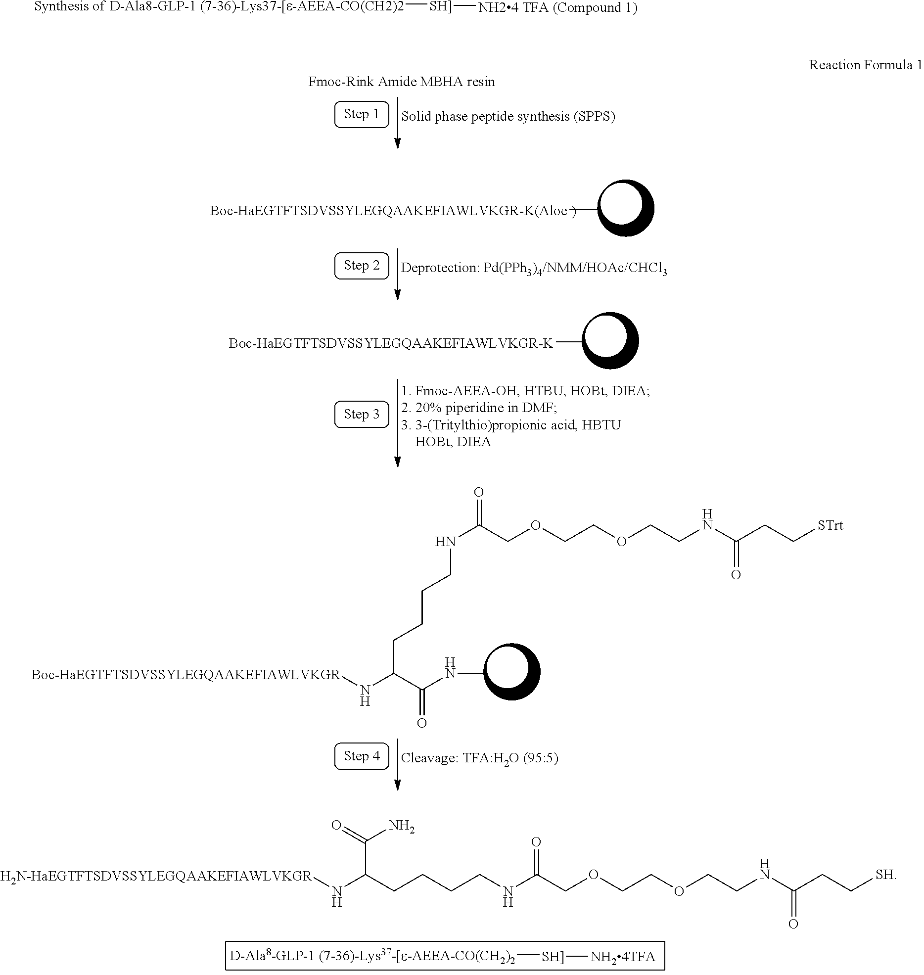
[Boc-HaEGTFTSDVSSYLEGQAAKEFIAWLVKGR-K(Aloe]C.[Boc-HaEGTFTSDVSSYLEGQAAKEFIAWLVKGR-K]C.[Boc-HaEGTFTSDVSSYLEGQAAKEFIAWLVKGR]NC(C(=O)NC)CCCCNC(COCCOCCNC(CC[STrt])=O)=O.[D-Ala8-GLP-1 (7-36)-Lys37-[e-AEEA-CO(CH2)2][SH]][NH24TFA].[H2N-HaEGTFTSDVSSYLEGQAAKEFIAWLVKGR]NC(CCCCNC(COCCOCCNC(CC[SH])=O)=O)C(=O)N.[Synthesis of D-Ala8-GLP-1 (7-36)-Lys37-[e-AEEA-CO(CH2)2][SH]][NH24 TFA (Compound 1)]
